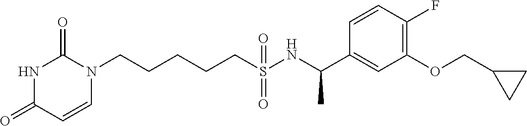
C(CCCS(NC(C1=CC(OCC2CC2)=C(F)C=C1)C)(=O)=O)CN1C(=O)NC(=O)C=C1
